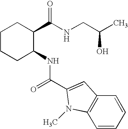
C1CCC(NC(C2=CC3=C(N2C)C=CC=C3)=O)C(C(NCC(C)O)=O)C1
